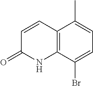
C1=CC(=O)NC2=C1C(C)=CC=C2Br
